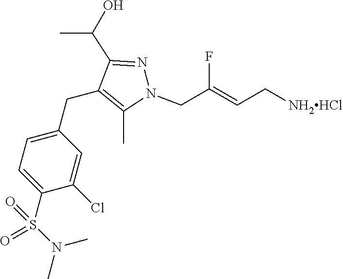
C1(CC2=C(C)N(CC(=CC[NH2HCl])F)N=C2C(O)C)=CC=C(S(N(C)C)(=O)=O)C(Cl)=C1
